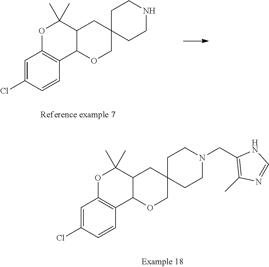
C1=C(Cl)C=CC2=C1OC(C)(C)C1C2OCC2(C1)CCNCC2.C1=C(Cl)C=CC2=C1OC(C)(C)C1C2OCC2(C1)CCN(CC1=C(C)N=CN1)CC2
